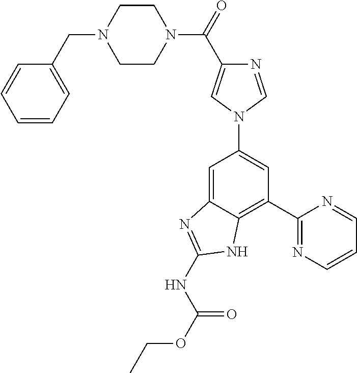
C1=C2C(=C(C3=NC=CC=N3)C=C1N1C=C(C(=O)N3CCN(CC4=CC=CC=C4)CC3)N=C1)NC(NC(OCC)=O)=N2
